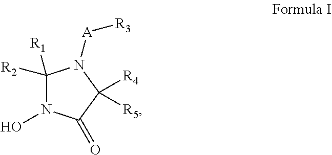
C1([R1])([R2])N(O)C(=O)C([R4])([R5])N1[A][R3]
